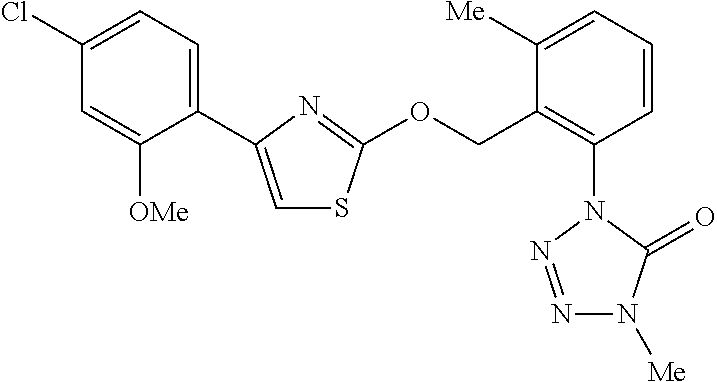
C1(C2=CSC(OCC3=C(N4C(=O)N([Me])N=N4)C=CC=C3[Me])=N2)=CC=C(Cl)C=C1[OMe]
